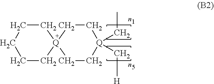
C1C[Q]2(CC[Q]1(CC)C[H])CCCCC2
